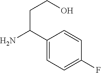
C1(C(N)CCO)=CC=C(F)C=C1
